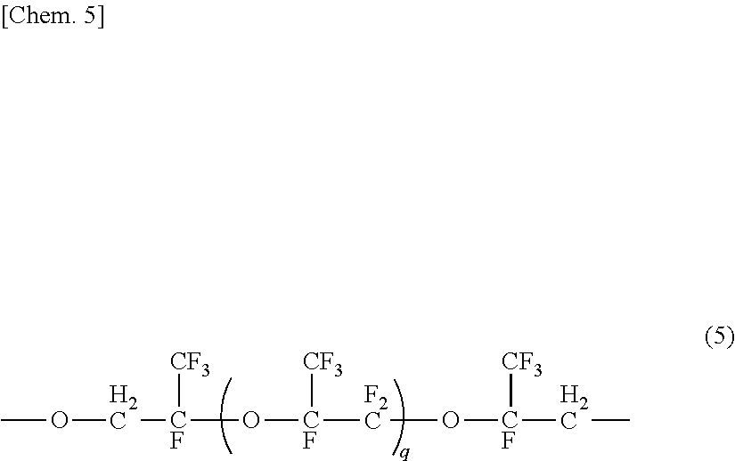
O(C[CF]([CF3])O[CF]([CF3])[F2C]O[CF]([CF3])CC)C
